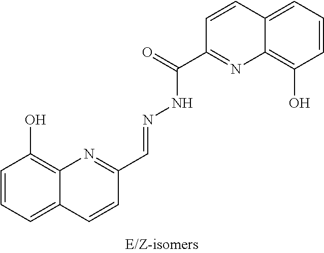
C12=C(O)C=CC=C1C=CC(C=NNC(C1=NC3=C(O)C=CC=C3C=C1)=O)=N2
